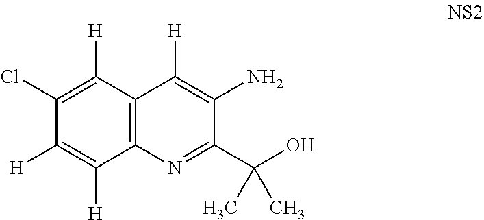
C12=C(C([H])=C(Cl)C([H])=C1[H])C([H])=C(N)C(C(O)(C)C)=N2
